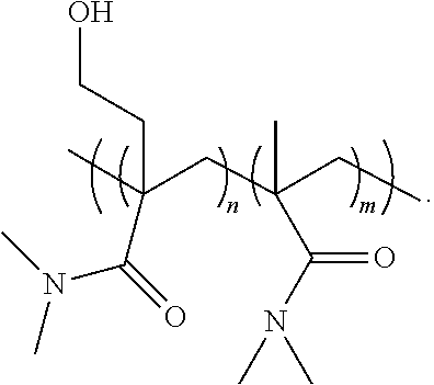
CC(CC(CC)(C)C(N(C)C)=O)(CCO)C(N(C)C)=O
